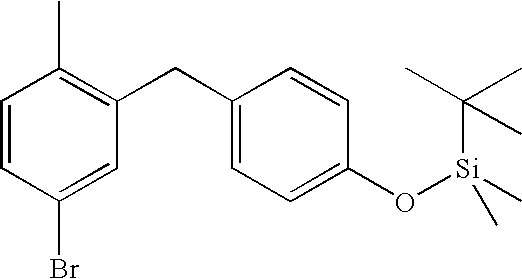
C1=CC(Br)=CC(CC2=CC=C(O[Si](C(C)(C)C)(C)C)C=C2)=C1C
